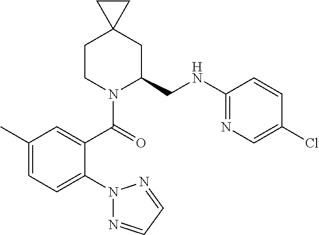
C1CN(C(=O)C2=CC(C)=CC=C2N2N=CC=N2)C(CNC2=NC=C(Cl)C=C2)CC12CC2
